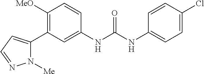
C1([OMe])=C(C2=CC=NN2[Me])C=C(NC(=O)NC2=CC=C(Cl)C=C2)C=C1
